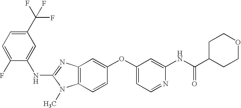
N(C1=NC2=C(N1C)C=CC(OC1=CC=NC(NC(C3CCOCC3)=O)=C1)=C2)C1=CC(C(F)(F)F)=CC=C1F
